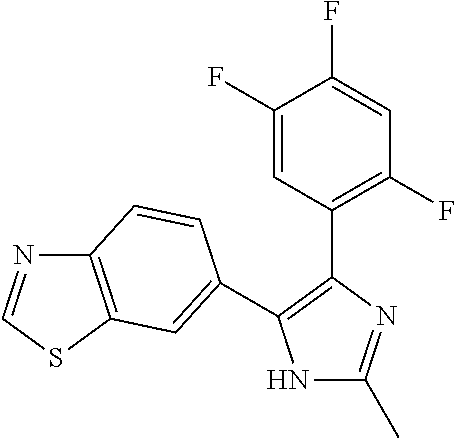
N1C(C)=NC(C2=C(F)C=C(F)C(F)=C2)=C1C1=CC2=C(N=CS2)C=C1
